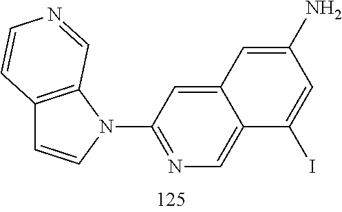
C12=C(N(C3=NC=C4C(=C3)C=C(N)C=C4I)C=C1)C=NC=C2
